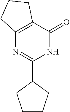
C12=C(C(=O)NC(C3CCCC3)=N1)CCC2
